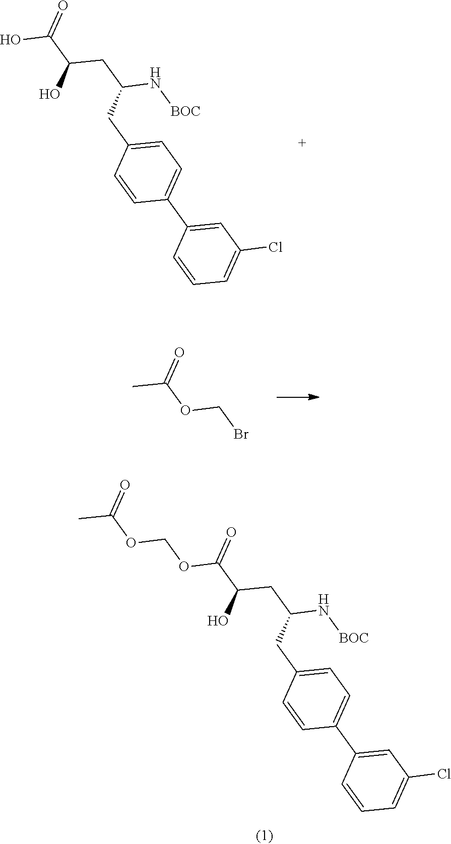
O(C(C(CC(N[BOC])CC1=CC=C(C2=CC(Cl)=CC=C2)C=C1)O)=O)COC(C)=O.OC(C(CC(N[BOC])CC1=CC=C(C2=CC(Cl)=CC=C2)C=C1)O)=O.CC(OCBr)=O
